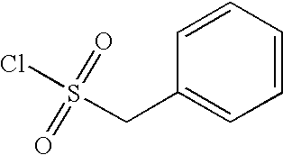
C1=CC=CC=C1CS(Cl)(=O)=O
